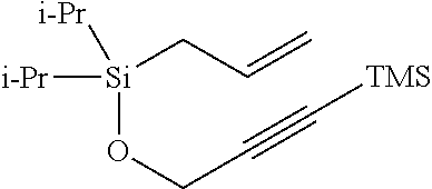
[Si](OCC#C[TMS])([i-Pr])([i-Pr])CC=C
